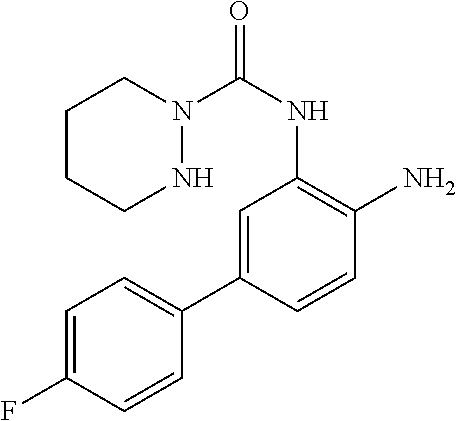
C1=C(C2=CC=C(F)C=C2)C=CC(N)=C1NC(=O)N1CCCCN1
